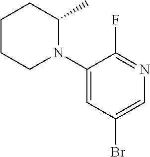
C1CCN(C2=CC(Br)=CN=C2F)C(C)C1
